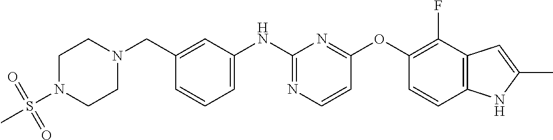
C1=CC=C(NC2=NC=CC(OC3=C(F)C4=C(C=C3)NC(C)=C4)=N2)C=C1CN1CCN(S(C)(=O)=O)CC1
